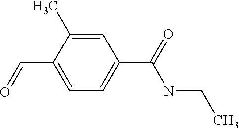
C1(C)=CC(C(NCC)=O)=CC=C1C=O
